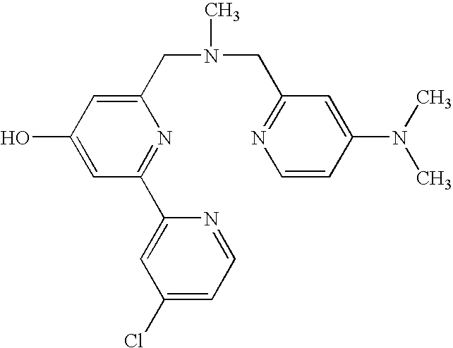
C1(CN(C)CC2=NC=CC(N(C)C)=C2)=CC(O)=CC(C2=CC(Cl)=CC=N2)=N1
